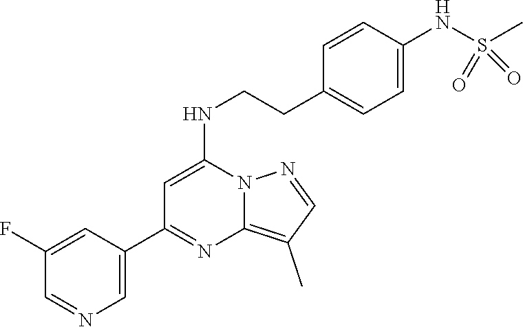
C1(C)=C2N(N=C1)C(NCCC1=CC=C(NS(C)(=O)=O)C=C1)=CC(C1=CN=CC(F)=C1)=N2
